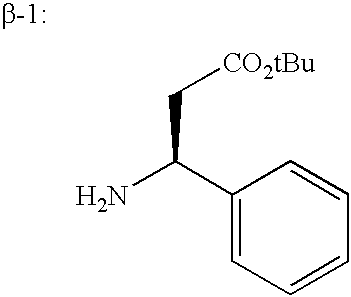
C1=CC(C(N)C[CO2tBu])=CC=C1
